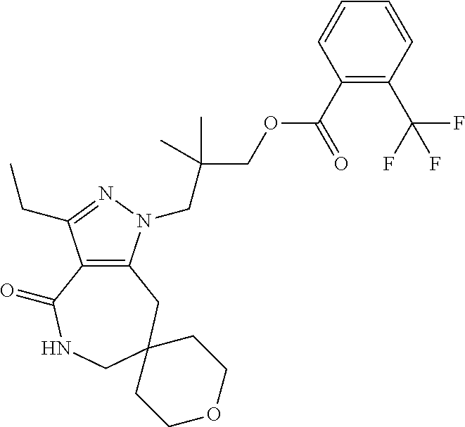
C12=C(N(CC(COC(C3=C(C(F)(F)F)C=CC=C3)=O)(C)C)N=C1CC)CC1(CNC2=O)CCOCC1
